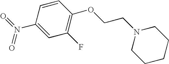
N(C1=CC(F)=C(OCCN2CCCCC2)C=C1)(=O)=O
